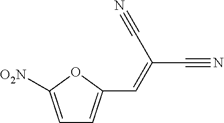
C1=C([O2N])OC(C=C(C#N)C#N)=C1
